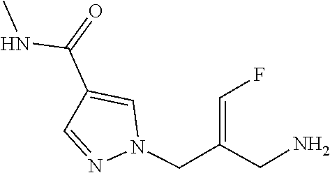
N1(CC(CN)=CF)N=CC(C(=O)NC)=C1
